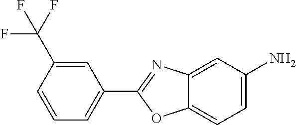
C1=CC(C(F)(F)F)=CC(C2=NC3=CC(N)=CC=C3O2)=C1
